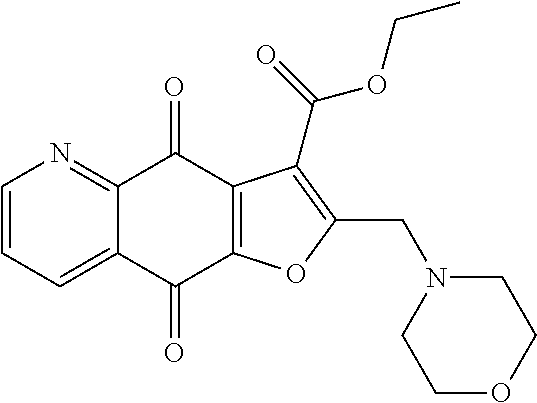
C1=CC=C2C(=N1)C(=O)C1=C(C2=O)OC(CN2CCOCC2)=C1C(=O)OCC
